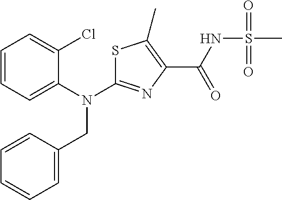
C1=CC=C(N(CC2=CC=CC=C2)C2=NC(C(=O)NS(C)(=O)=O)=C(C)S2)C(Cl)=C1
